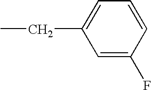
C1=C(F)C=CC=C1CC
